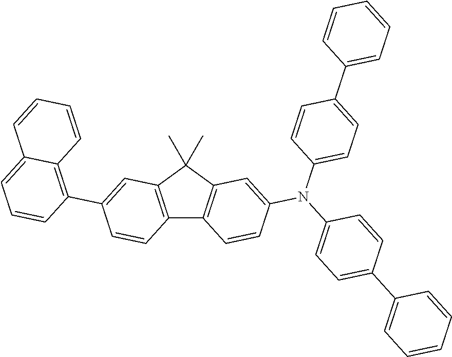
C12=C(C(C)(C)C3=C1C=CC(N(C1=CC=C(C4=CC=CC=C4)C=C1)C1=CC=C(C4=CC=CC=C4)C=C1)=C3)C=C(C1=C3C(=CC=C1)C=CC=C3)C=C2
